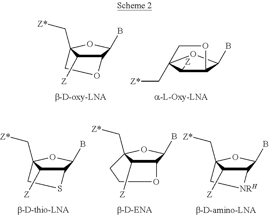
C12C([Z])C(C[Z*])(OC1B)CO2.C12C([Z])C(C[Z*])(OC1B)CO2.C12C([Z])C(C[Z*])(OC1B)CS2.C12C(B)OC(C[Z*])(CCO1)C2[Z].C12C([Z])C(C[Z*])(OC1B)C[NRH]2
